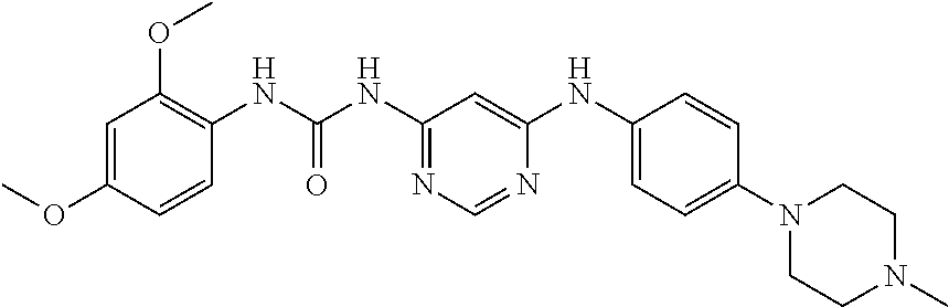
C1=C(OC)C=CC(NC(NC2=NC=NC(NC3=CC=C(N4CCN(C)CC4)C=C3)=C2)=O)=C1OC
